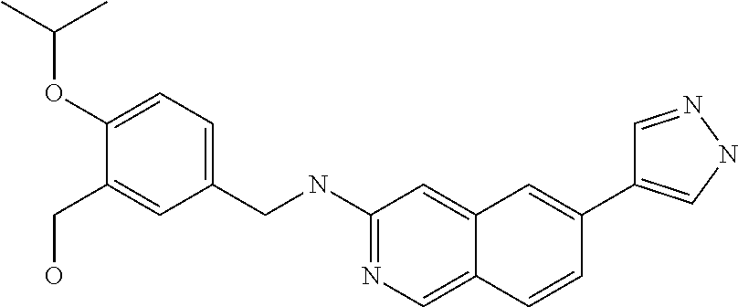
C1(NCC2=CC=C(OC(C)C)C(CO)=C2)=NC=C2C(=C1)C=C(C1=CNN=C1)C=C2
